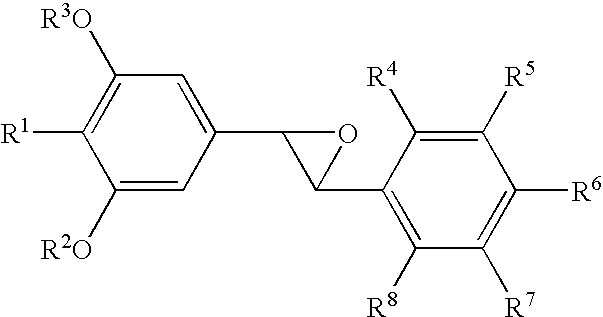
C1([R1])=C([R3O])C=C(C2C(C3=C([R8])C([R7])=C([R6])C([R5])=C3[R4])O2)C=C1[R2O]
